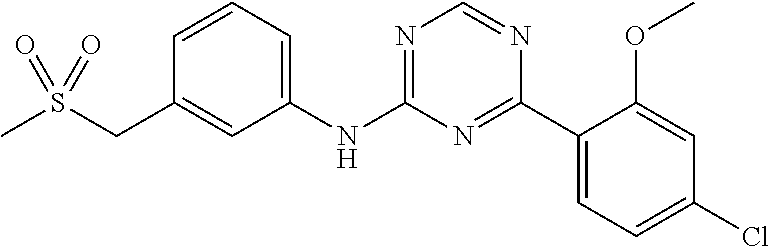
CS(CC1=CC(NC2=NC=NC(C3=CC=C(Cl)C=C3OC)=N2)=CC=C1)(=O)=O
